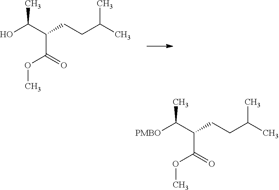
OC(C(C(=O)OC)CCC(C)C)C.[PMBO]C(C(C(=O)OC)CCC(C)C)C
